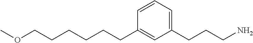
C(CCCCC1=CC(CCCN)=CC=C1)COC
